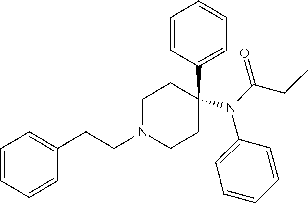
C1N(CCC2=CC=CC=C2)CCC(N(C(CC)=O)C2=CC=CC=C2)(C2=CC=CC=C2)C1
